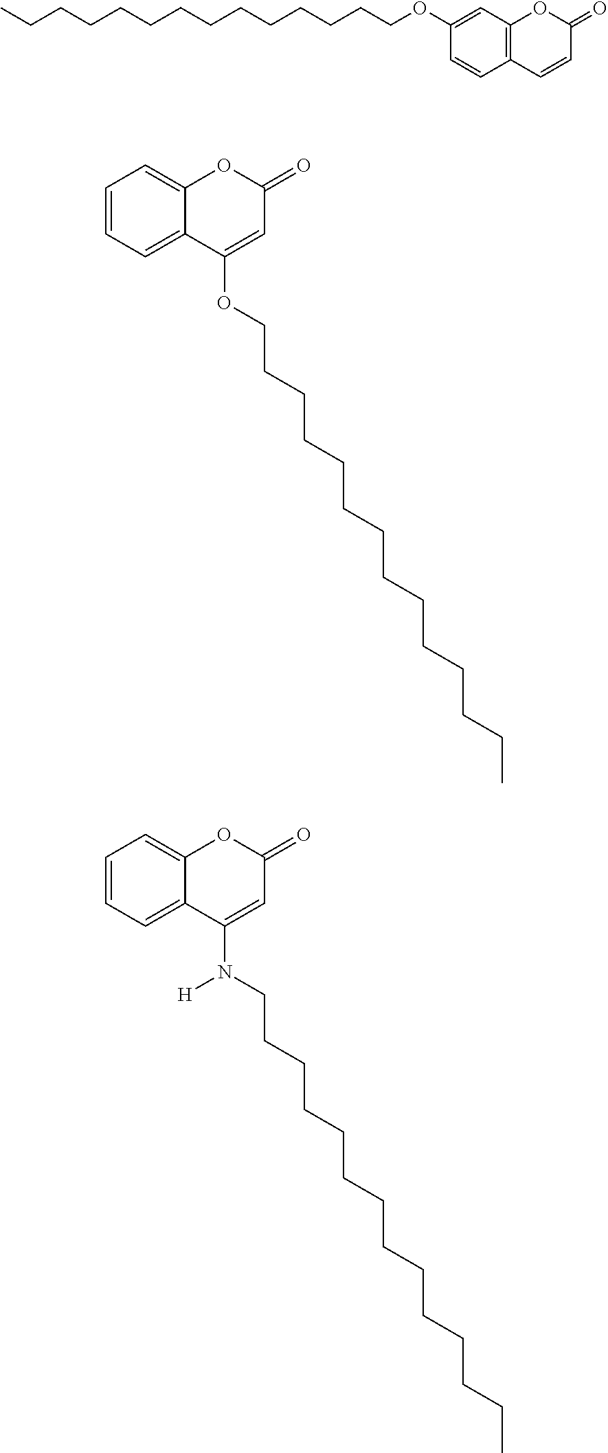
C12=C(C=C(OCCCCCCCCCCCCCC)C=C1)OC(=O)C=C2.C1=CC=C2C(=C1)OC(=O)C=C2OCCCCCCCCCCCCCC.C1=CC=C2C(=C1)OC(=O)C=C2N(CCCCCCCCCCCCCC)[H]
